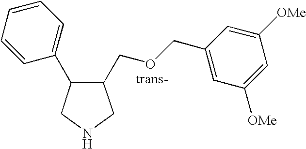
C1(COCC2=CC([OMe])=CC([OMe])=C2)C(C2=CC=CC=C2)CNC1
